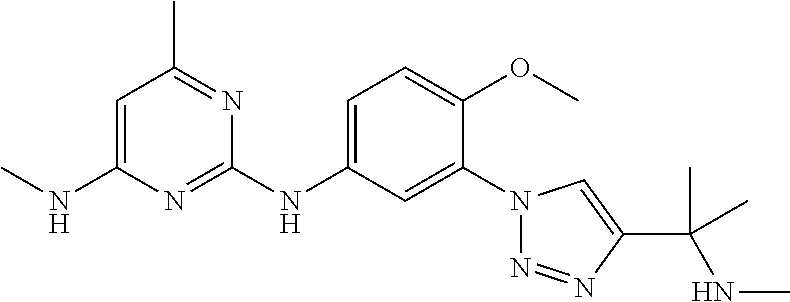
C1(N2N=NC(C(NC)(C)C)=C2)=CC(NC2=NC(NC)=CC(C)=N2)=CC=C1OC
